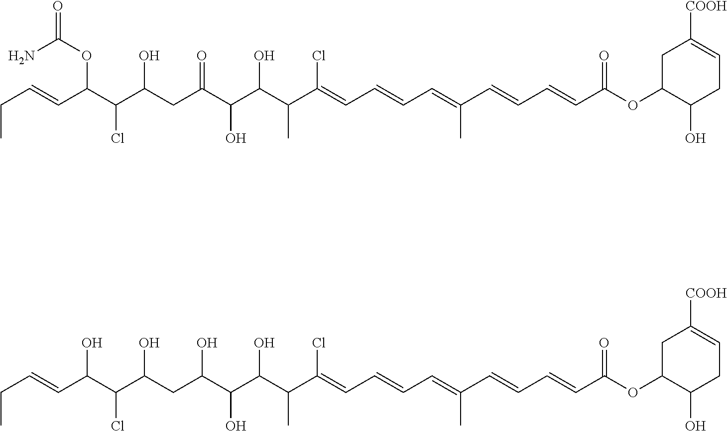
C1(OC(C=CC=CC(=CC=CC=C(C(C(C(C(CC(C(C(C=CCC)OC(N)=O)Cl)O)=O)O)O)C)Cl)C)=O)C(O)CC=C([COOH])C1.C1(OC(C=CC=CC(=CC=CC=C(C(C(C(C(CC(C(C(C=CCC)O)Cl)O)O)O)O)C)Cl)C)=O)C(O)CC=C([COOH])C1
